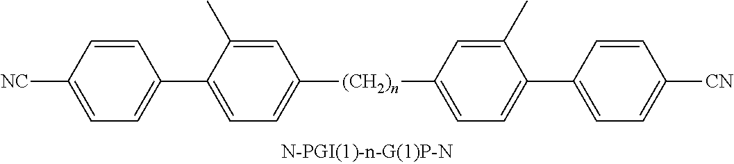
C1=CC([NC])=CC=C1C1=CC=C([(CH2)n]C2=CC=C(C3=CC=C([CN])C=C3)C(C)=C2)C=C1C
